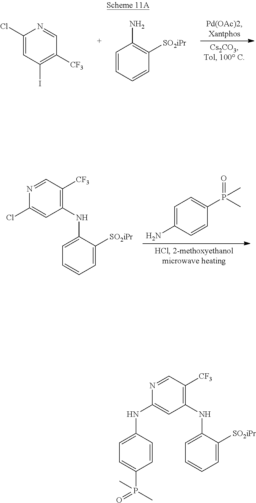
C1(Cl)=CC(I)=C([CF3])C=N1.C1=CC=CC([SO2iPr])=C1N.C1=CC(N)=CC=C1P(C)(C)=O.N1=CC([CF3])=C(NC2=CC=CC=C2[SO2iPr])C=C1Cl.N1=CC([CF3])=C(NC2=CC=CC=C2[SO2iPr])C=C1NC1=CC=C(P(=O)(C)C)C=C1
